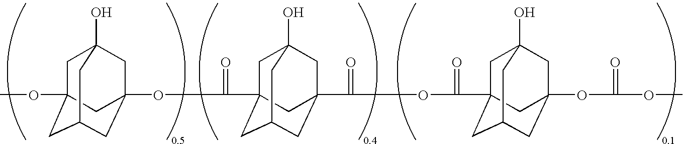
C1C2(OC)CC3CC(OC(=O)C45CC6(O)CC(C(OC(=O)C78CC9(O)CC(OC(=O)OC)(CC(C7)C9)C8)=O)(CC(C4)C6)C5)(CC1(O)C3)C2
